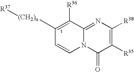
C1([(CH2)u][R37])=C([R36])C2=NC([R38])=C([R35])C(=O)N2C=C1
